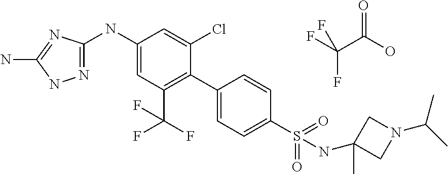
N1=C(NC2=CC(C(F)(F)F)=C(C3=CC=C(S(=O)(=O)NC4(C)CN(C(C)C)C4)C=C3)C(Cl)=C2)N=C(N)N1.FC(C(O)=O)(F)F
